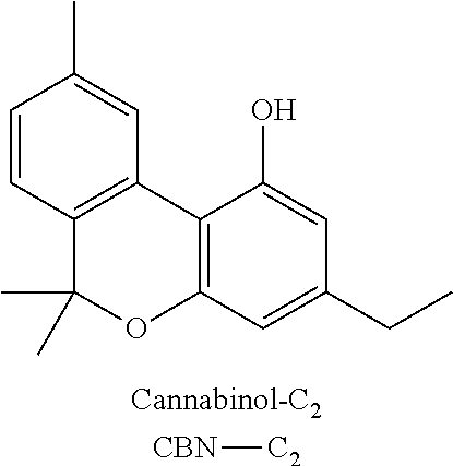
C12=C(C=C(CC)C=C1O)OC(C)(C)C1=C2C=C(C)C=C1.[CBN][C2]
